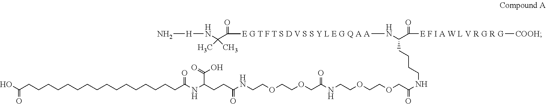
OC(CCCCCCCCCCCCCCCCC(=O)NC(C(O)=O)CCC(NCCOCCOCC(=O)NCCOCCOCC(NCCCCC(N[E G T F T S D V S S Y L E G Q A A]C(=O)C(N[H]N)(C)C)C(=O)[E F I A W L V R G R G][COOH])=O)=O)=O
